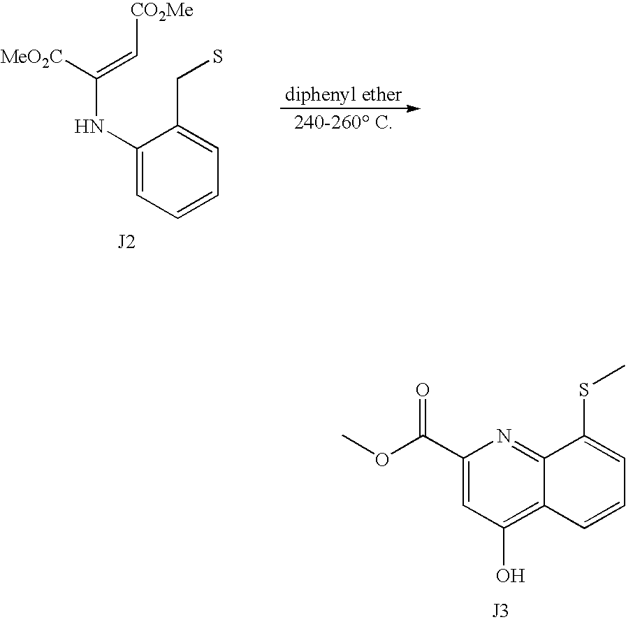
C1(C(OC)=O)=CC(O)=C2C(=N1)C(SC)=CC=C2.C1(NC(=C[CO2Me])[MeO2C])=CC=CC=C1CS
